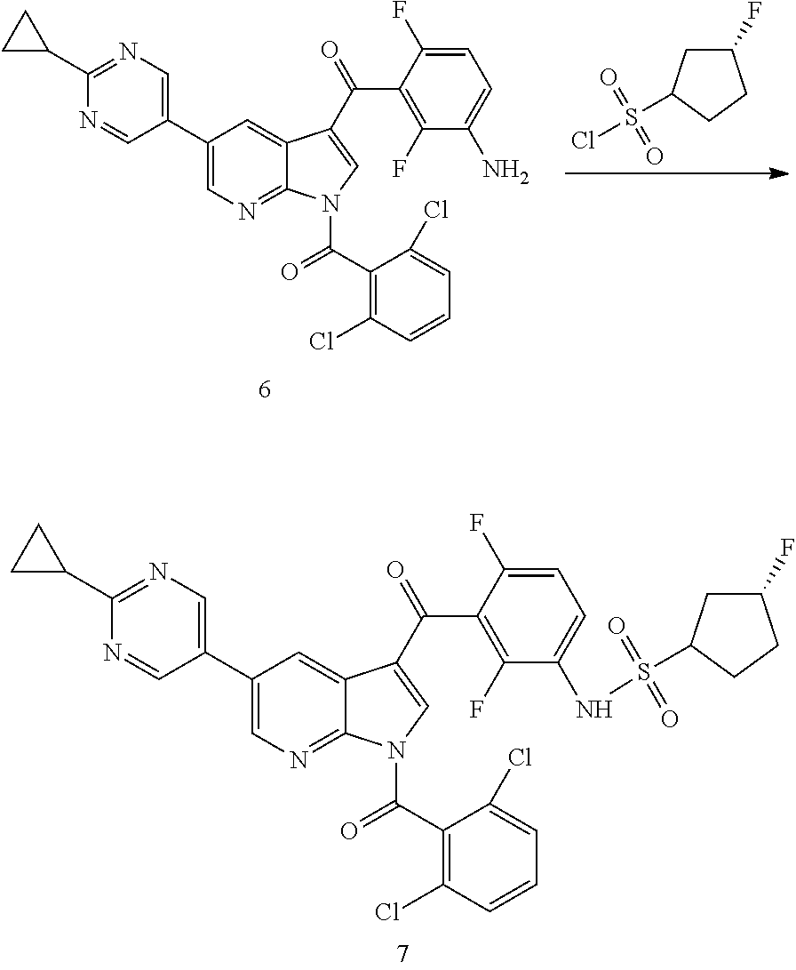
C1(C2=CN=C(C3CC3)N=C2)=CN=C2C(=C1)C(C(=O)C1=C(F)C(N)=CC=C1F)=CN2C(C1=C(Cl)C=CC=C1Cl)=O.C1(F)CC(S(Cl)(=O)=O)CC1.C1(C2=CN=C(C3CC3)N=C2)=CN=C2C(=C1)C(C(=O)C1=C(F)C(NS(=O)(=O)C3CC(F)CC3)=CC=C1F)=CN2C(C1=C(Cl)C=CC=C1Cl)=O
